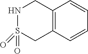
C12=C(C=CC=C1)CS(=O)(=O)NC2
